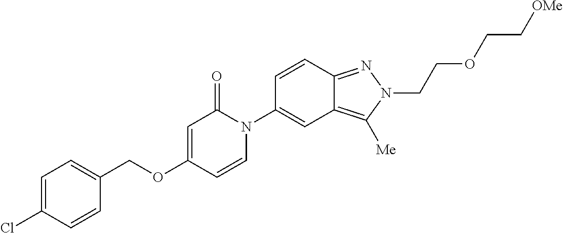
C(OC1=CC(=O)N(C2=CC3=C([Me])N(CCOCC[OMe])N=C3C=C2)C=C1)C1=CC=C(Cl)C=C1
